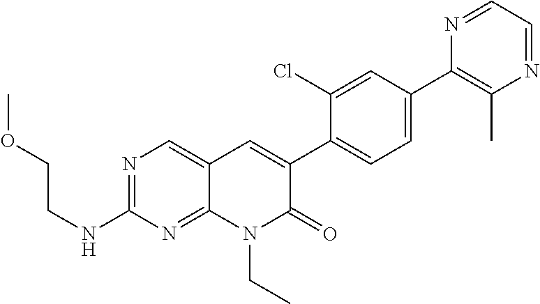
N1=CC=NC(C)=C1C1=CC=C(C2=CC3=CN=C(NCCOC)N=C3N(CC)C2=O)C(Cl)=C1
